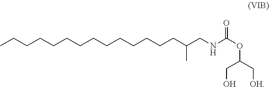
CCCCCCCCCCCCCCC(CNC(OC(C[OH])CO)=O)C
